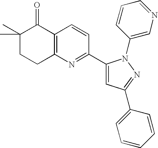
C1(C)(C)CCC2=C(C1=O)C=CC(C1=CC(C3=CC=CC=C3)=NN1C1=CN=CC=C1)=N2
